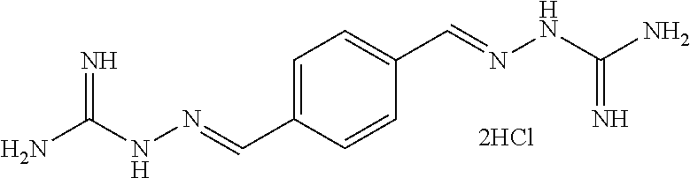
C1=CC(C=NNC(N)=N)=CC=C1C=NNC(N)=N
